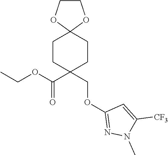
C12(CCC(C(=O)OCC)(COC3=NN(C)C([CF3])=C3)CC1)OCCO2
